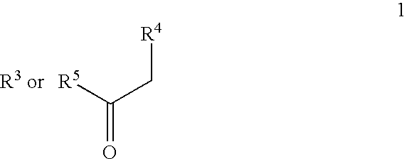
[ R5]C(=O)C[R4]
